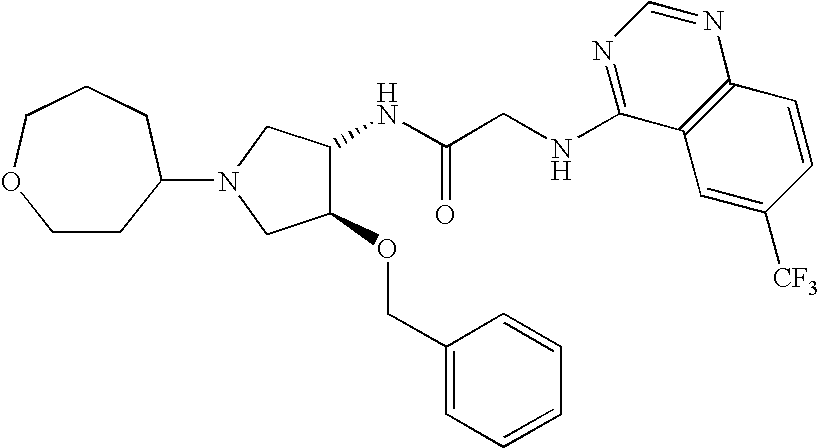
C(C(NC1C(OCC2=CC=CC=C2)CN(C2CCOCCC2)C1)=O)NC1=NC=NC2=C1C=C([CF3])C=C2
